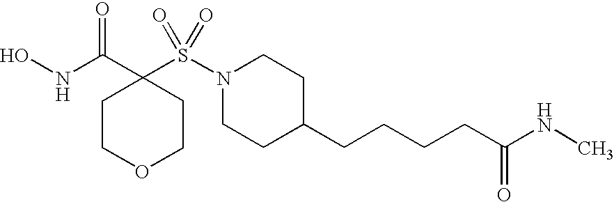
ONC(C1(S(N2CCC(CCCCC(NC)=O)CC2)(=O)=O)CCOCC1)=O
